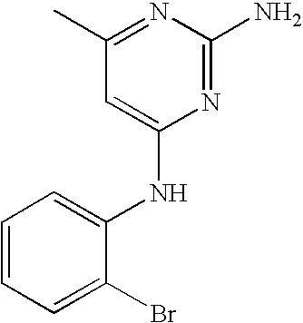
C1=CC=C(Br)C(NC2=CC(C)=NC(N)=N2)=C1
